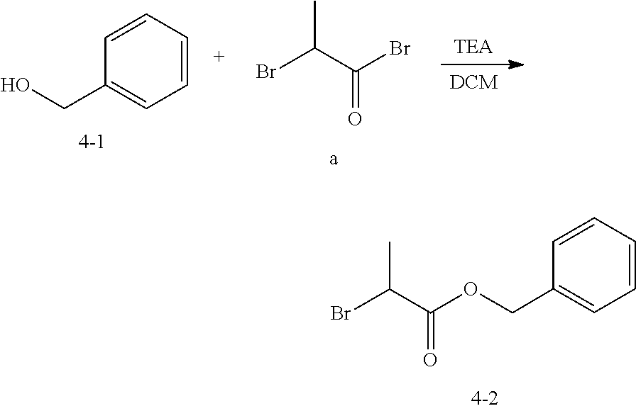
C1(CO)=CC=CC=C1.C(C(=O)Br)(Br)C.C1(COC(C(Br)C)=O)=CC=CC=C1
